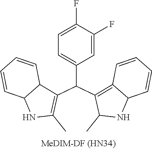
C1(F)=CC=C(C(C2=C(C)NC3C2C=CC=C3)C2=C3C(NC2C)C=CC=C3)C=C1F
